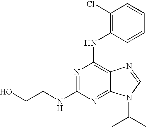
OCCNC1=NC(NC2=C(Cl)C=CC=C2)=C2C(=N1)N(C(C)C)C=N2
